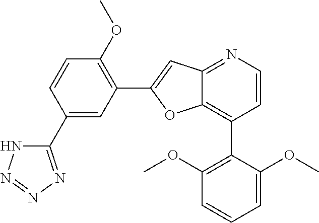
C1=CN=C2C(=C1C1=C(OC)C=CC=C1OC)OC(C1=C(OC)C=CC(C3=NN=NN3)=C1)=C2
